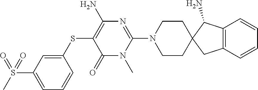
C12=C(C=CC=C1)CC1(C2N)CCN(C2=NC(N)=C(SC3=CC(S(=O)(=O)C)=CC=C3)C(=O)N2C)CC1
